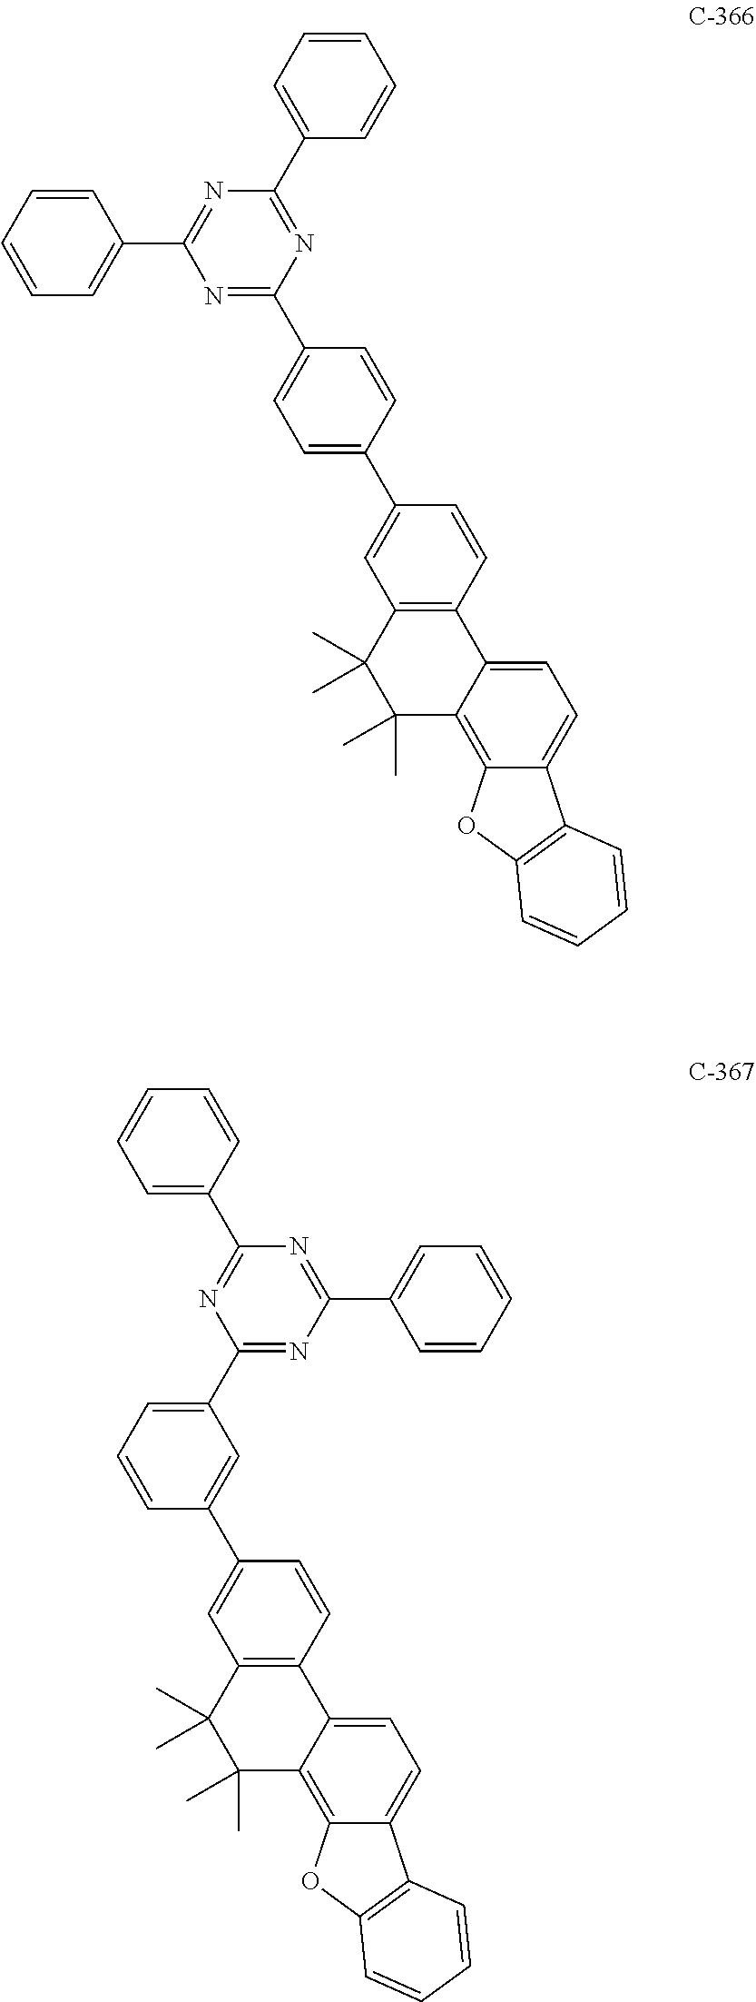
C1=C(C2=CC3=C(C=C2)C2=CC=C4C5=C(C=CC=C5)OC4=C2C(C)(C)C3(C)C)C=CC(C2=NC(C3=CC=CC=C3)=NC(C3=CC=CC=C3)=N2)=C1.C1=CC=C(C2=NC(C3=CC=CC=C3)=NC(C3=CC=CC=C3)=N2)C=C1C1=CC2=C(C=C1)C1=CC=C3C4=C(C=CC=C4)OC3=C1C(C)(C)C2(C)C
